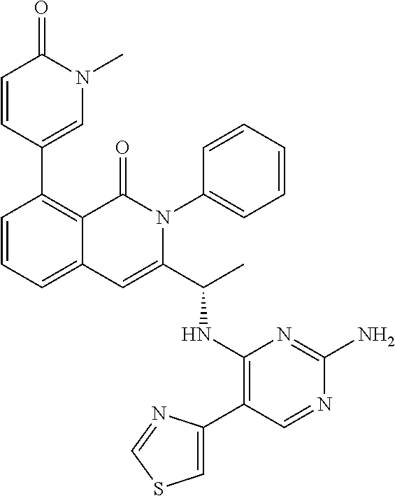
C1(C2=CN(C)C(=O)C=C2)=C2C(=CC=C1)C=C(C(C)NC1=C(C3=CSC=N3)C=NC(N)=N1)N(C1=CC=CC=C1)C2=O
